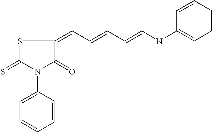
C1=C(N2C(=O)C(=CC=CC=CNC3=CC=CC=C3)SC2=S)C=CC=C1
